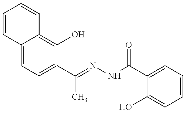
C1=CC2=CC=C(C(C)=NNC(=O)C3=CC=CC=C3O)C(O)=C2C=C1
